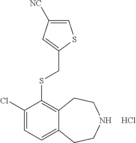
C1(Cl)=CC=C2C(=C1SCC1=CC([NC])=CS1)CCNCC2.Cl
